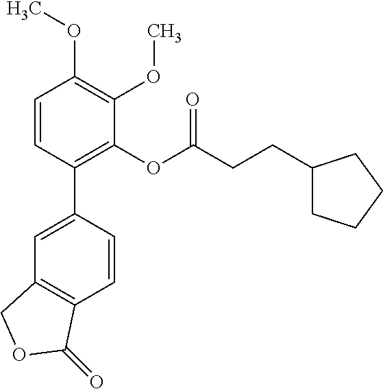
C1=CC(C2=CC3=C(C=C2)C(=O)OC3)=C(OC(CCC2CCCC2)=O)C(OC)=C1OC
